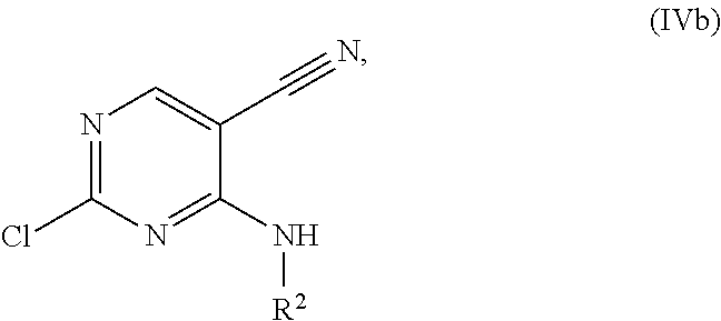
N1=C(Cl)N=C(N[R2])C(C#N)=C1
